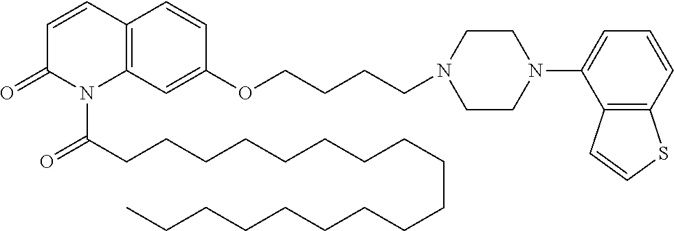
C1=CC2=C(N(C(CCCCCCCCCCCCCCCCCC)=O)C1=O)C=C(OCCCCN1CCN(C3=CC=CC4=C3C=CS4)CC1)C=C2
